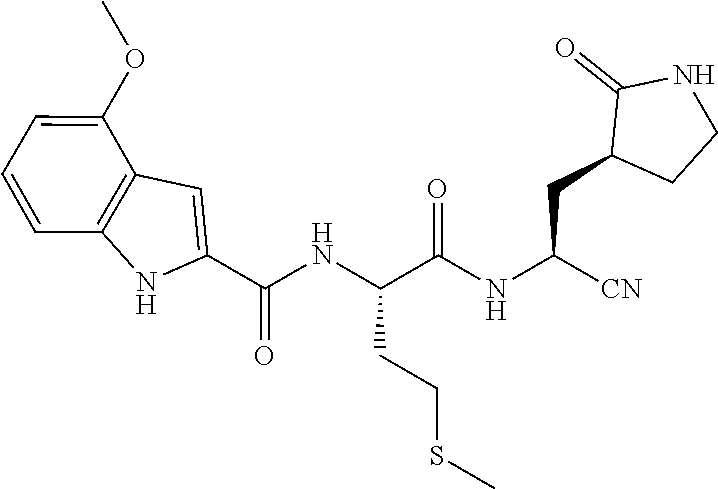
COC1=CC=CC2=C1C=C(C(NC(C(=O)NC(CC1C(=O)NCC1)[CN])CCSC)=O)N2
